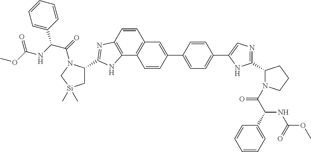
C1(C2=CC3=C(C4=C(C=C3)N=C(C3C[Si](C)(C)CN3C(=O)C(NC(OC)=O)C3=CC=CC=C3)N4)C=C2)=CC=C(C2=CN=C(C3N(C(C(C4=CC=CC=C4)NC(OC)=O)=O)CCC3)N2)C=C1
